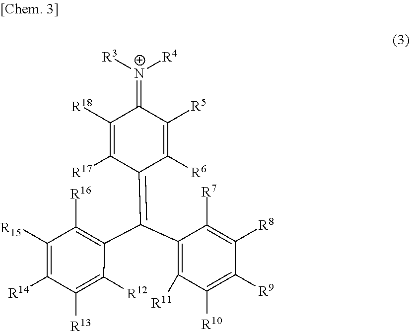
C1([R18])=C([R17])C(=C(C2=C([R11])C([R10])=C([R9])C([R8])=C2[R7])C2=C([R16])C([R15])=C([R14])C([R13])=C2[R12])C([R6])=C([R5])C1=[N+]([R3])[R4]
